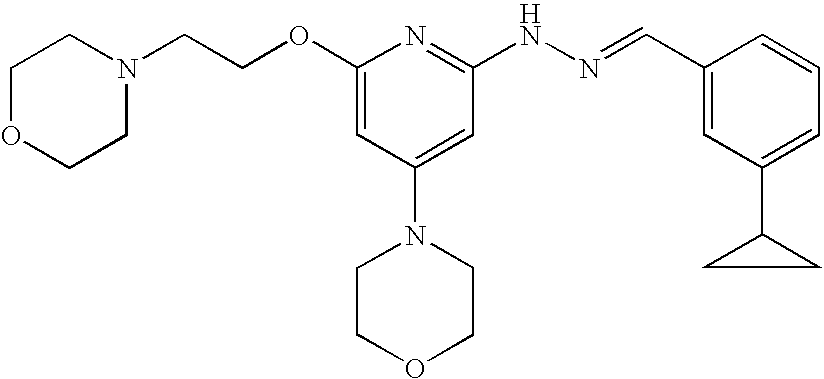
N1(CCOC2=CC(N3CCOCC3)=CC(NN=CC3=CC(C4CC4)=CC=C3)=N2)CCOCC1
